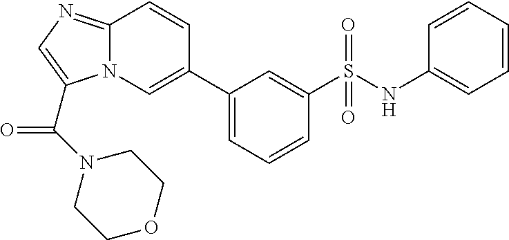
N12C(=NC=C1C(=O)N1CCOCC1)C=CC(C1=CC=CC(S(NC3=CC=CC=C3)(=O)=O)=C1)=C2
